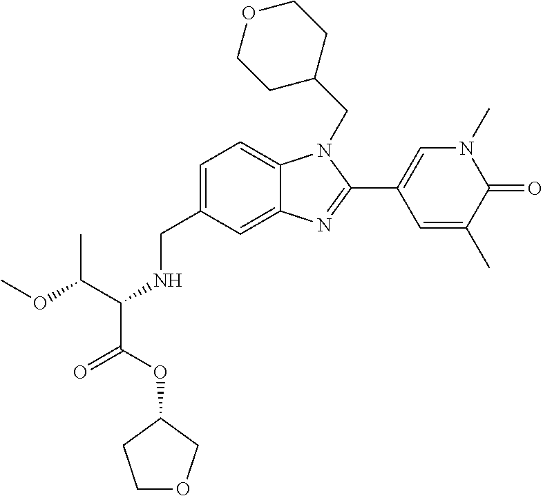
C1=C(CNC(C(OC)C)C(OC2CCOC2)=O)C=C2C(=C1)N(CC1CCOCC1)C(C1=CN(C)C(=O)C(C)=C1)=N2
